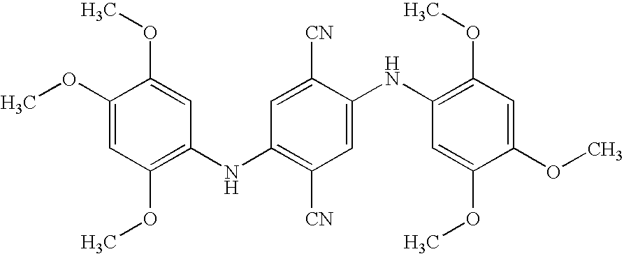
C1(OC)=CC(OC)=C(NC2=C([CN])C=C(NC3=C(OC)C=C(OC)C(OC)=C3)C([CN])=C2)C=C1OC
